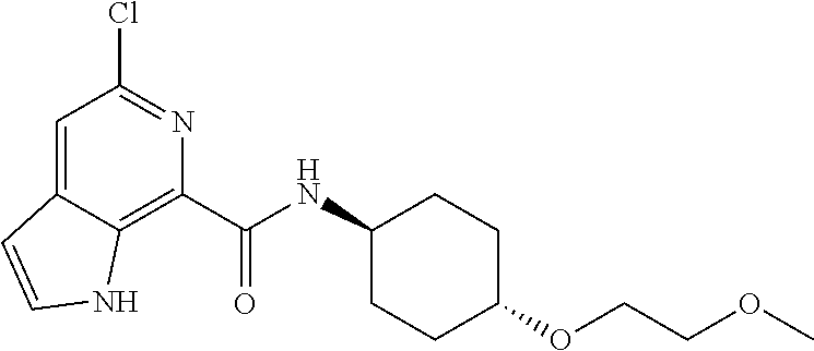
C1(NC(C2=C3C(=CC(Cl)=N2)C=CN3)=O)CCC(OCCOC)CC1
